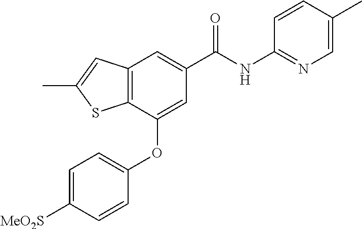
C12=C(C(OC3=CC=C([MeO2S])C=C3)=CC(C(NC3=NC=C(C)C=C3)=O)=C1)SC(C)=C2
